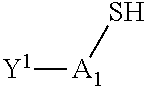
[Y1][A1]S
